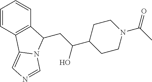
C(C(O)C1CCN(C(C)=O)CC1)C1C2=C(C=CC=C2)C2=CN=CN21
